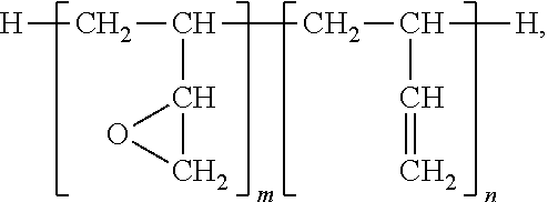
[H]CC(C1CO1)CC([H])C=C
